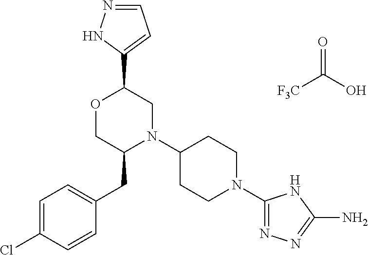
N1=CC=C(C2OCC(CC3=CC=C(Cl)C=C3)N(C3CCN(C4=NN=C(N)N4)CC3)C2)N1.[F3C]C(O)=O
